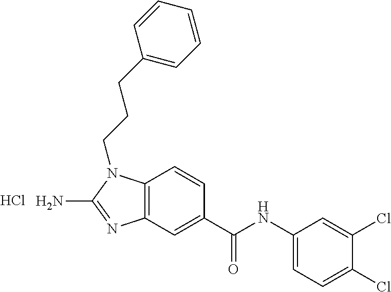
C12=C(C=C(C(NC3=CC=C(Cl)C(Cl)=C3)=O)C=C1)N=C(N)N2CCCC1=CC=CC=C1.Cl
